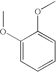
C1(OC)=CC=CC=C1OC
